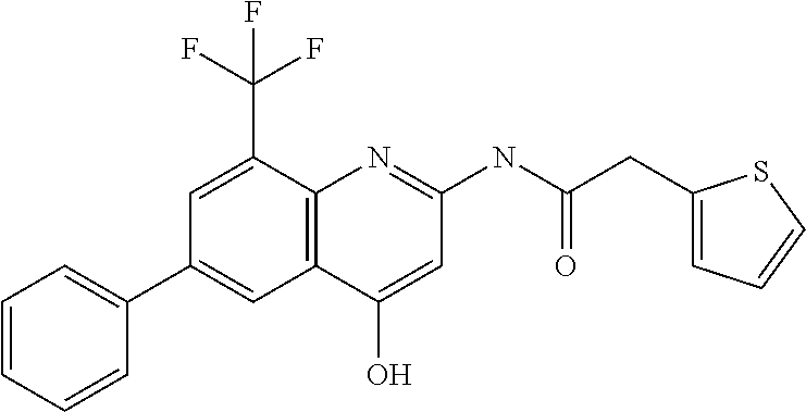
C12=C(N=C(NC(CC3=CC=CS3)=O)C=C1O)C(C(F)(F)F)=CC(C1=CC=CC=C1)=C2
